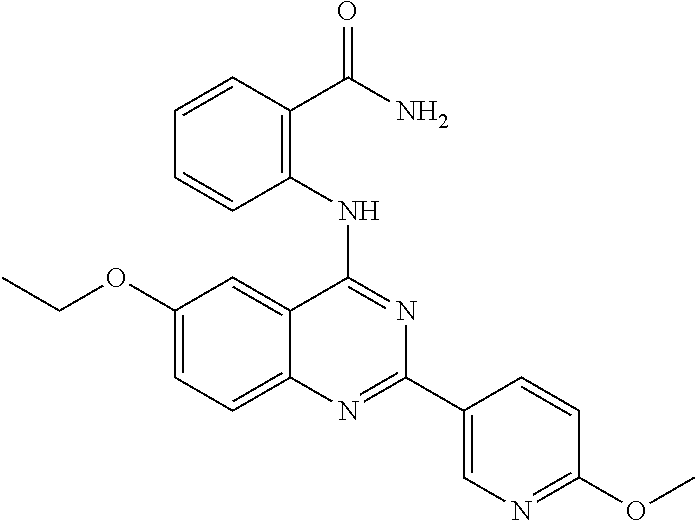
C1(OCC)=CC=C2C(=C1)C(NC1=C(C(N)=O)C=CC=C1)=NC(C1=CN=C(OC)C=C1)=N2
